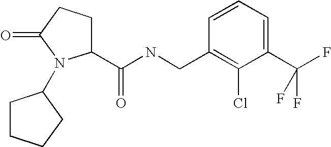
C(NCC1=C(Cl)C(C(F)(F)F)=CC=C1)(=O)C1CCC(=O)N1C1CCCC1
